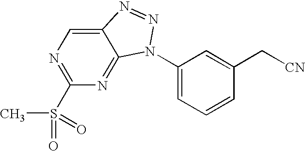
C12=CN=C(S(C)(=O)=O)N=C1N(C1=CC=CC(C[CN])=C1)N=N2
